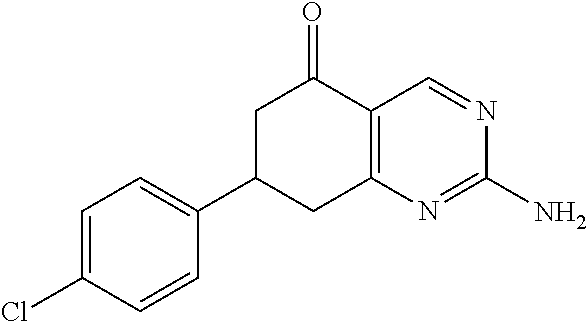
C1=C(Cl)C=CC(C2CC3=C(C(=O)C2)C=NC(N)=N3)=C1
